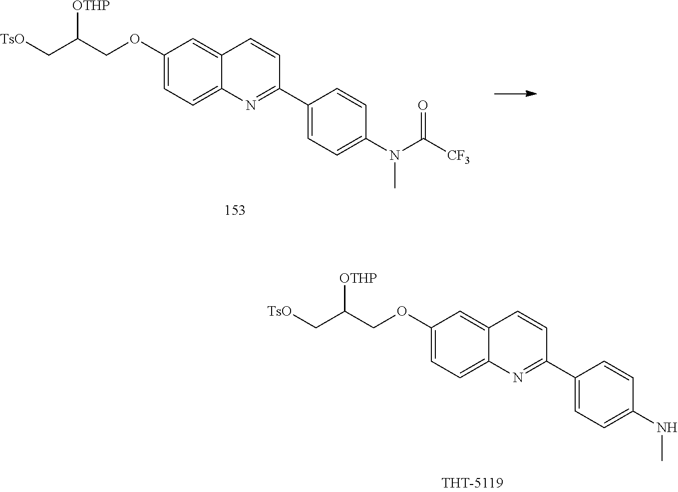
C1(OCC(C[TsO])[OTHP])=CC=C2C(=C1)C=CC(C1=CC=C(NC)C=C1)=N2.C1(OCC(C[TsO])[OTHP])=CC=C2C(=C1)C=CC(C1=CC=C(N(C(=O)[CF3])C)C=C1)=N2
